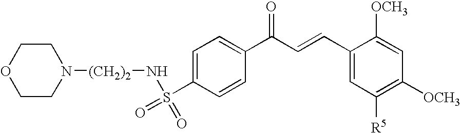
C1=C(S(=O)(N[(CH2)2]N2CCOCC2)=O)C=CC(C(C=CC2=CC([R5])=C([OCH3])C=C2[OCH3])=O)=C1
